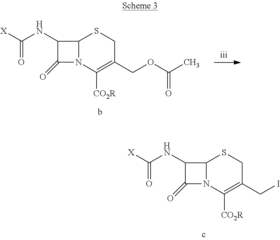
C12N(C([CO2R])=C(COC(C)=O)CS1)C(=O)C2NC([X])=O.C12N(C([CO2R])=C(CI)CS1)C(=O)C2NC([X])=O
